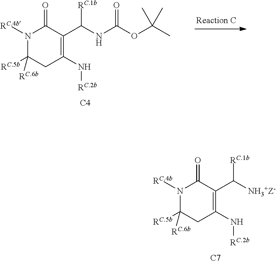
N1([RC.4b])C([RC.5b])([RC.6b])CC(N[RC.2b])=C(C(NC(OC(C)(C)C)=O)[RC.1b])C1=O.[C4].N1([RC.4b])C([RC.5b])([RC.6b])CC(N[RC.2b])=C(C([NH3+Z-])[RC.1b])C1=O.[C7]
